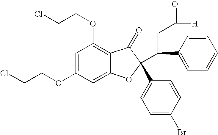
C1=C(OCCCl)C=C2C(=C1OCCCl)C(=O)C(C1=CC=C(Br)C=C1)(C(C1=CC=CC=C1)CC(=O)[H])O2
